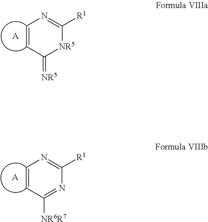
C1=CC(=[NR5])[NR5]C([R1])=N1.[A].C1=CC([NR6R7])=NC([R1])=N1.[A]
